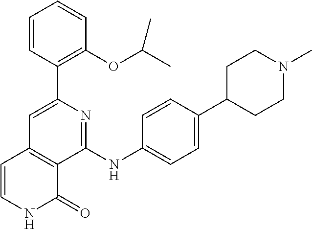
C1(C2=C(OC(C)C)C=CC=C2)=CC2=C(C(NC3=CC=C(C4CCN(C)CC4)C=C3)=N1)C(=O)NC=C2
